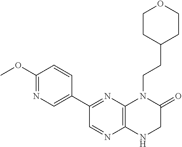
C12=C(N=C(C3=CN=C(OC)C=C3)C=N1)N(CCC1CCOCC1)C(=O)CN2
